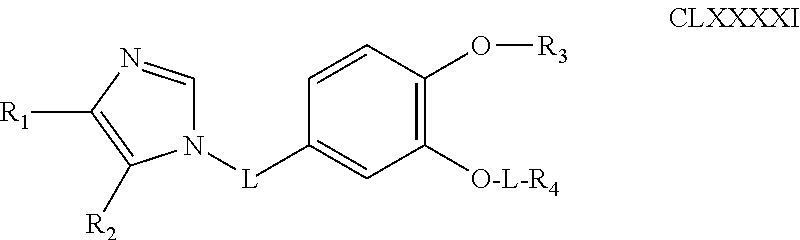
C1(O[R3])=C([O-L-R4])C=C([L]N2C=NC([R1])=C2[R2])C=C1
